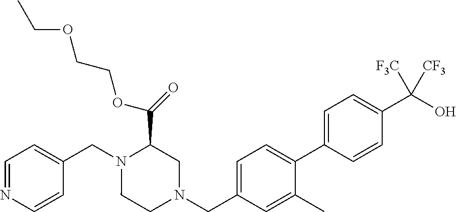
C1=NC=CC(CN2CCN(CC3=CC=C(C4=CC=C(C(O)([CF3])[CF3])C=C4)C(C)=C3)CC2C(=O)OCCOCC)=C1
